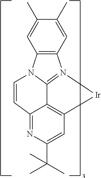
C12=N3[Ir]C4=C1C(=NC(C(C)(C)C)=C4)C=CN2C1=C3C=C(C)C(C)=C1
